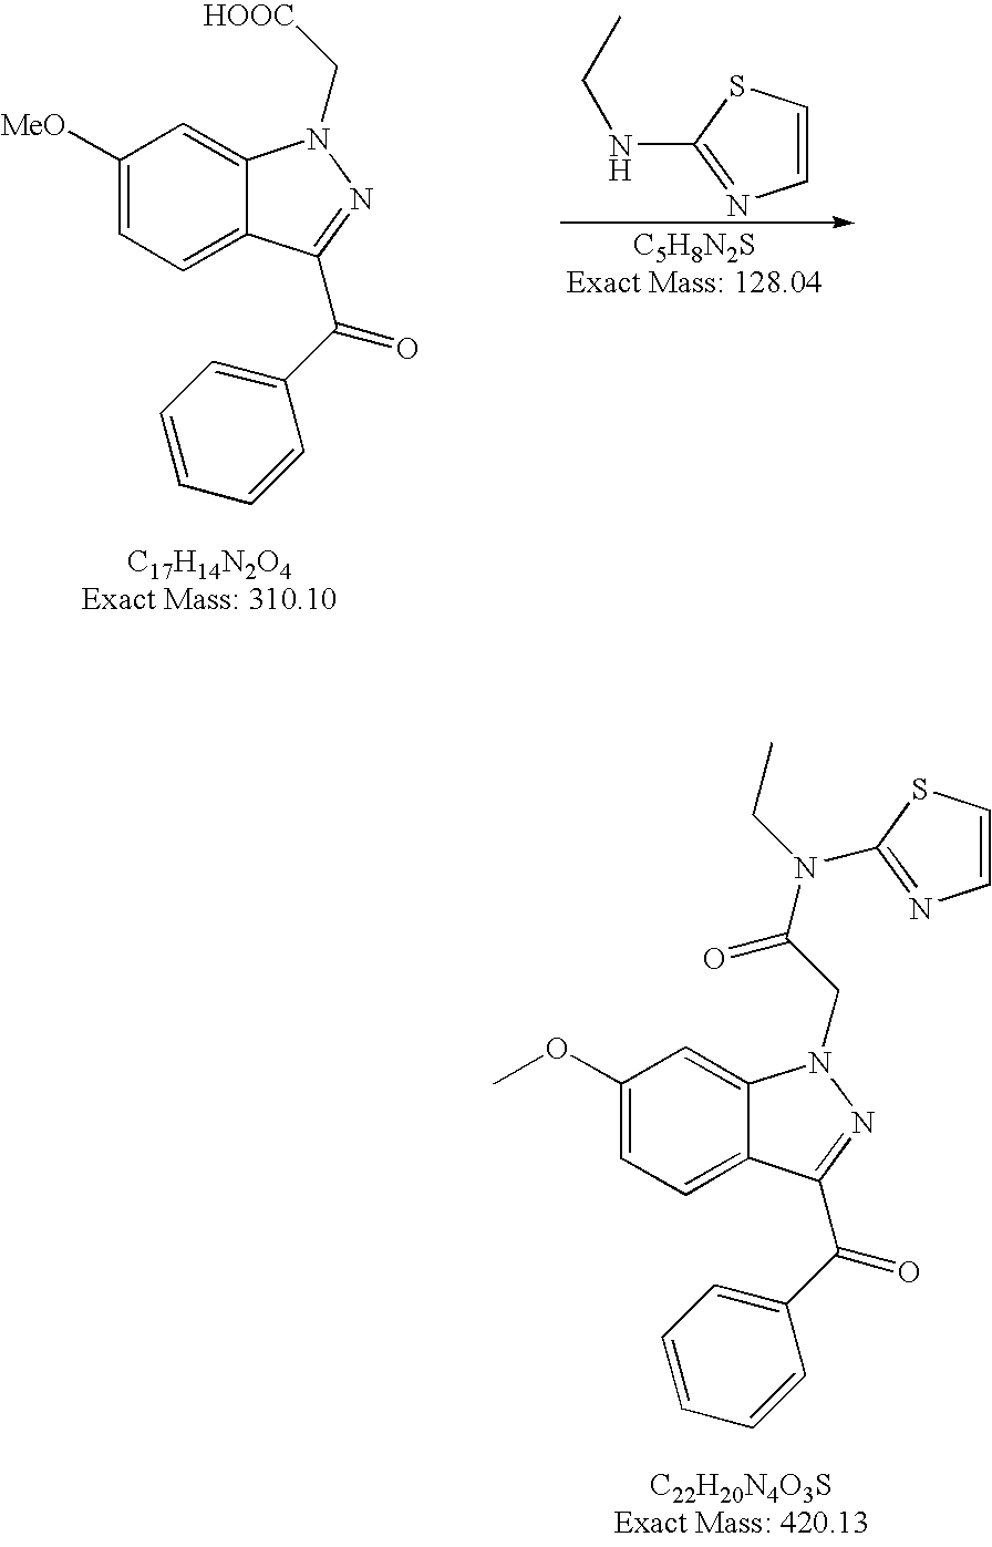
C1([MeO])=CC=C2C(=C1)N(C[HOOC])N=C2C(C1=CC=CC=C1)=O.C1=CN=C(NCC)S1.C1(OC)=CC=C2C(=C1)N(CC(N(CC)C1=NC=CS1)=O)N=C2C(C1=CC=CC=C1)=O
